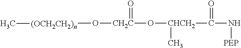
O([(OCH2CH2)n]C)[CH2C](=O)O[CHCH2](C(=O)N[PEP])C
